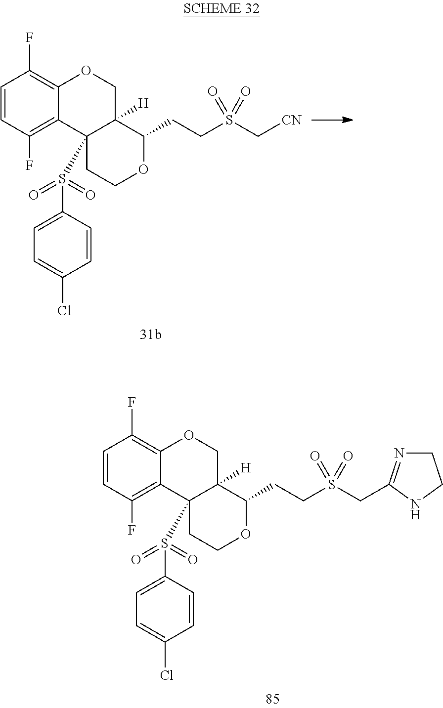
C1=CC(F)=C2C(=C1F)OCC1([H])C2(S(C2=CC=C(Cl)C=C2)(=O)=O)CCOC1CCS(CC1=NCCN1)(=O)=O.C1=CC(F)=C2C(=C1F)OCC1([H])C2(S(C2=CC=C(Cl)C=C2)(=O)=O)CCOC1CCS(C[CN])(=O)=O
